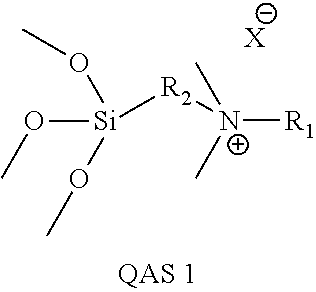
[Si]([R2][N+]([R1])(C)C)(OC)(OC)OC.[X]
